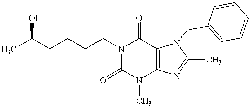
CC(CCCCN1C(=O)C2=C(N(C)C1=O)N=C(C)N2CC1=CC=CC=C1)O
